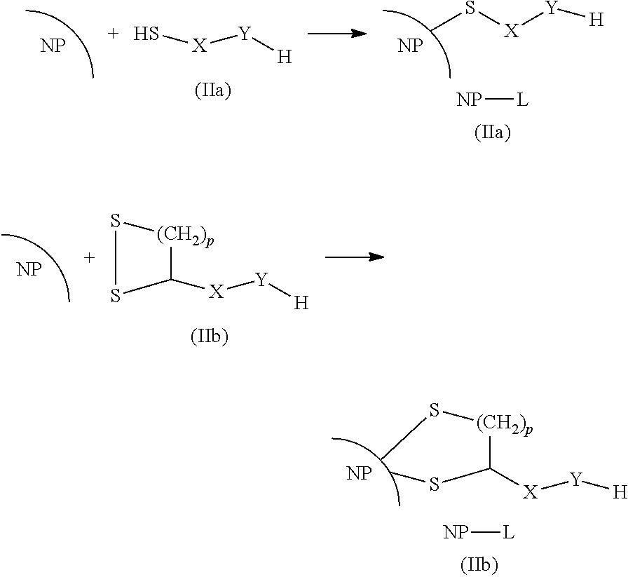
CS[X][Y][H].[NP].S[X][Y][H].[NP].[NP][L].C1([X][Y][H])[(CH2)p]SS1.[NP].[NP].C([X][Y][H])([(CH2)p]SC)SC.[NP][L]
